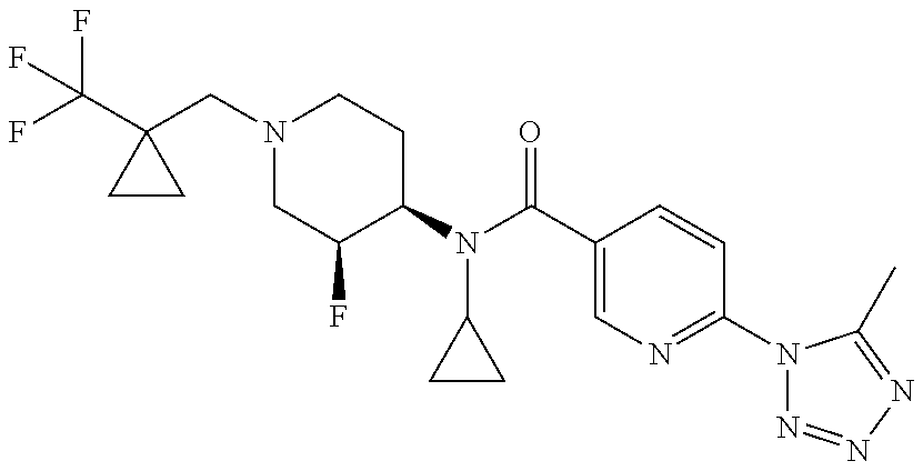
C(C1(CN2CC(F)C(N(C(C3=CN=C(N4N=NN=C4C)C=C3)=O)C3CC3)CC2)CC1)(F)(F)F
